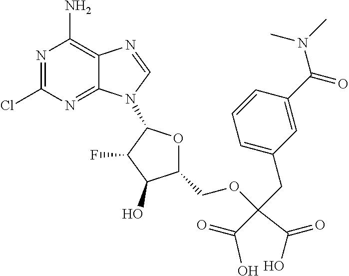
N1=C(Cl)N=C2C(=C1N)N=CN2C1OC(COC(C(O)=O)(C(=O)O)CC2=CC=CC(C(N(C)C)=O)=C2)C(O)C1F
